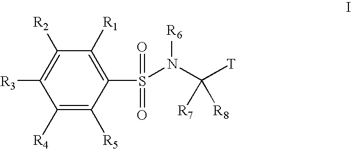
C1([R4])=C([R5])C(S(=O)(=O)N(C([T])([R7])[R8])[R6])=C([R1])C([R2])=C1[R3]
